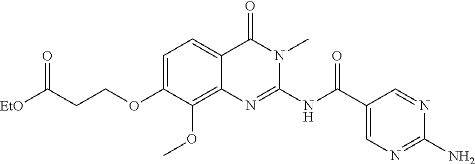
C1=C(OCCC(=O)[EtO])C(OC)=C2C(=C1)C(=O)N(C)C(NC(C1=CN=C(N)N=C1)=O)=N2
